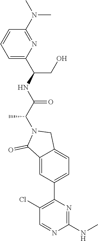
C1=C(C(NC(C(N2C(=O)C3=CC(C4=C(Cl)C=NC(NC)=N4)=CC=C3C2)C)=O)CO)N=C(N(C)C)C=C1
